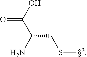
OC(C(N)CS[3])=O
